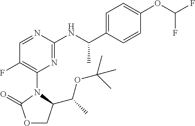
O1CC(C(C)OC(C)(C)C)N(C2=C(F)C=NC(NC(C3=CC=C(OC(F)F)C=C3)C)=N2)C1=O
